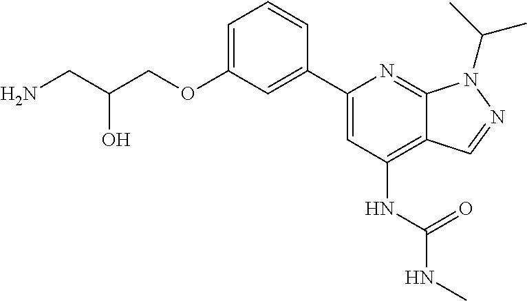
NCC(COC1=CC=CC(C2=CC(NC(NC)=O)=C3C(=N2)N(C(C)C)N=C3)=C1)O
